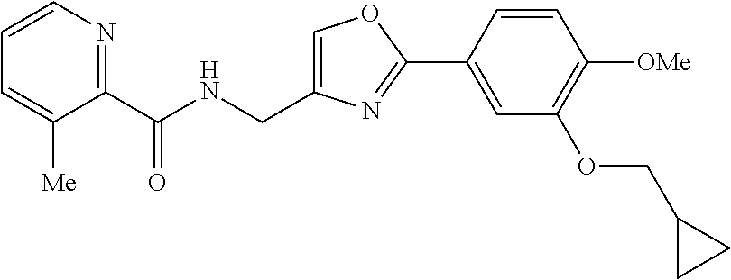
C1=C(CNC(C2=NC=CC=C2[Me])=O)N=C(C2=CC(OCC3CC3)=C([OMe])C=C2)O1
